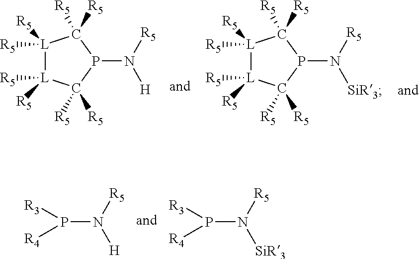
N(P([R3])[R4])([R5])[H].N(P([R3])[R4])([R5])[SiR3].[L]1([R5])([R5])[L]([R5])([R5])C([R5])([R5])P(N([R5])[H])C1([R5])[R5].[L]1([R5])([R5])[L]([R5])([R5])C([R5])([R5])P(N([R5])[SiR3])C1([R5])[R5]
